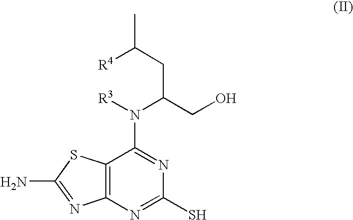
CC(CC(CO)N([R3])C1=NC(S)=NC2=C1SC(N)=N2)[R4]
